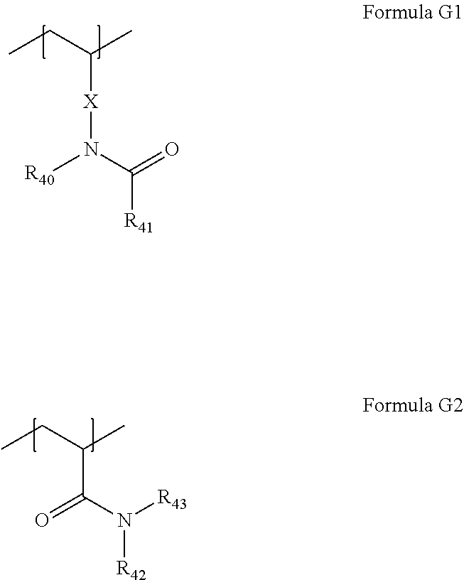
CCC(C)[X]N([R40])C(=O)[R41].CCC(C)C(=O)N([R43])[R42]
